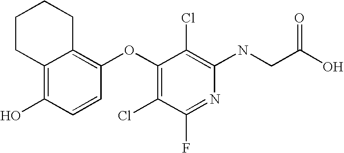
N(C1=C(Cl)C(OC2=C3C(=C(O)C=C2)CCCC3)=C(Cl)C(F)=N1)CC(O)=O
